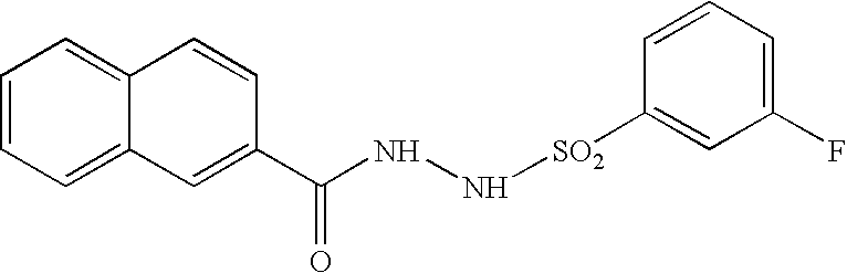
C1=CC=C2C(=C1)C=CC(C(NN[SO2]C1=CC(F)=CC=C1)=O)=C2
